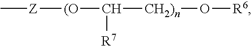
C[Z][(O]C([CH2)n]O[R6])[R7]
